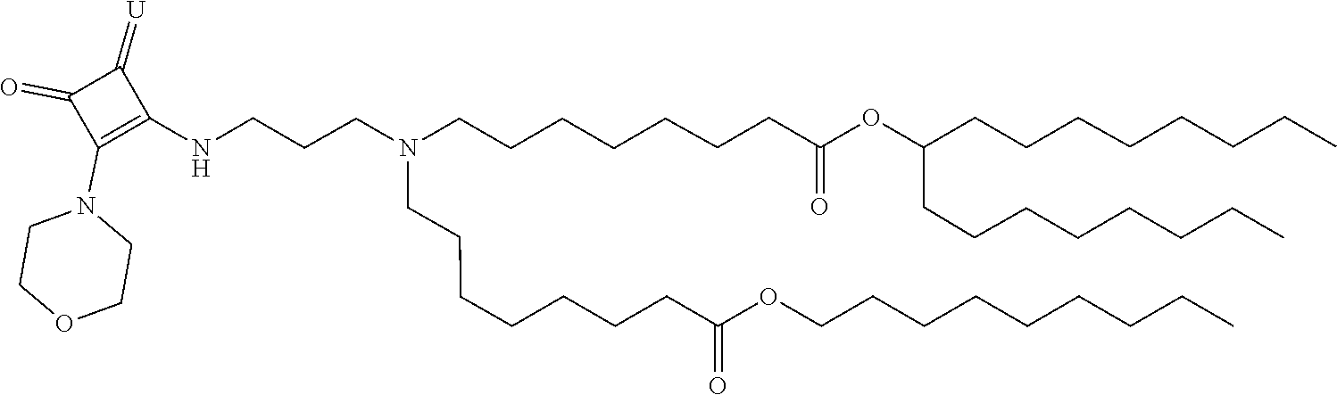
C(C(=O)OCCCCCCCCC)CCCCCCN(CCCCCCCC(=O)OC(CCCCCCCC)CCCCCCCC)CCCNC1=C(N2CCOCC2)C(=O)C1=[U]
